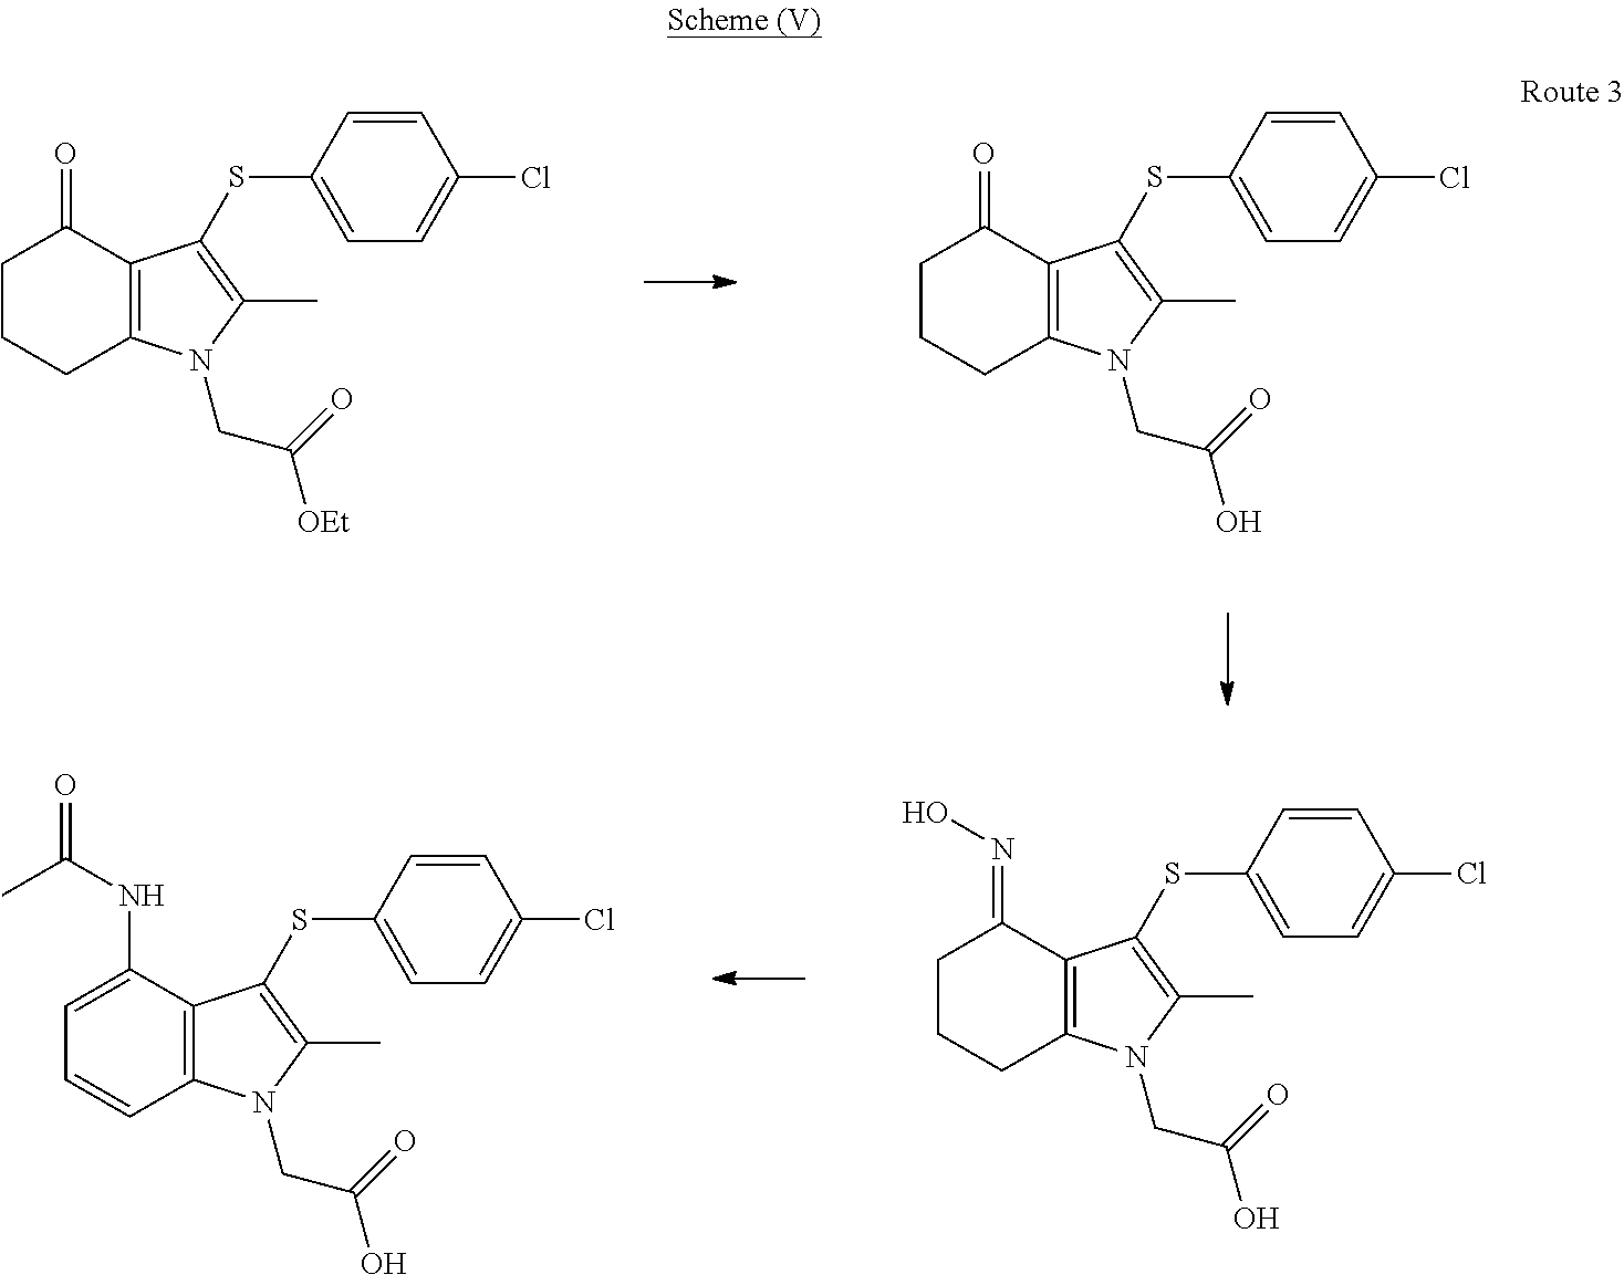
C1CCC2=C(C1=O)C(SC1=CC=C(Cl)C=C1)=C(C)N2CC(=O)[OEt].C1CCC2=C(C1=O)C(SC1=CC=C(Cl)C=C1)=C(C)N2CC(=O)O.C1=C(NC(C)=O)C2=C(C=C1)N(CC(=O)O)C(C)=C2SC1=CC=C(Cl)C=C1.C1CCC2=C(C1=NO)C(SC1=CC=C(Cl)C=C1)=C(C)N2CC(=O)O
